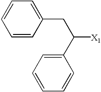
C1=CC(CC([X1])C2=CC=CC=C2)=CC=C1
